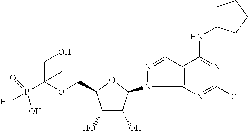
C1(O)C(O)C(N2N=CC3=C2N=C(Cl)N=C3NC2CCCC2)OC1COC(P(O)(=O)O)(CO)C
